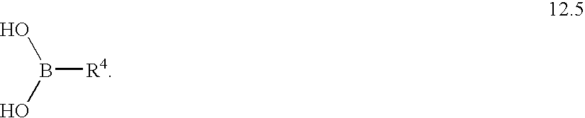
OB(O)[R4]
